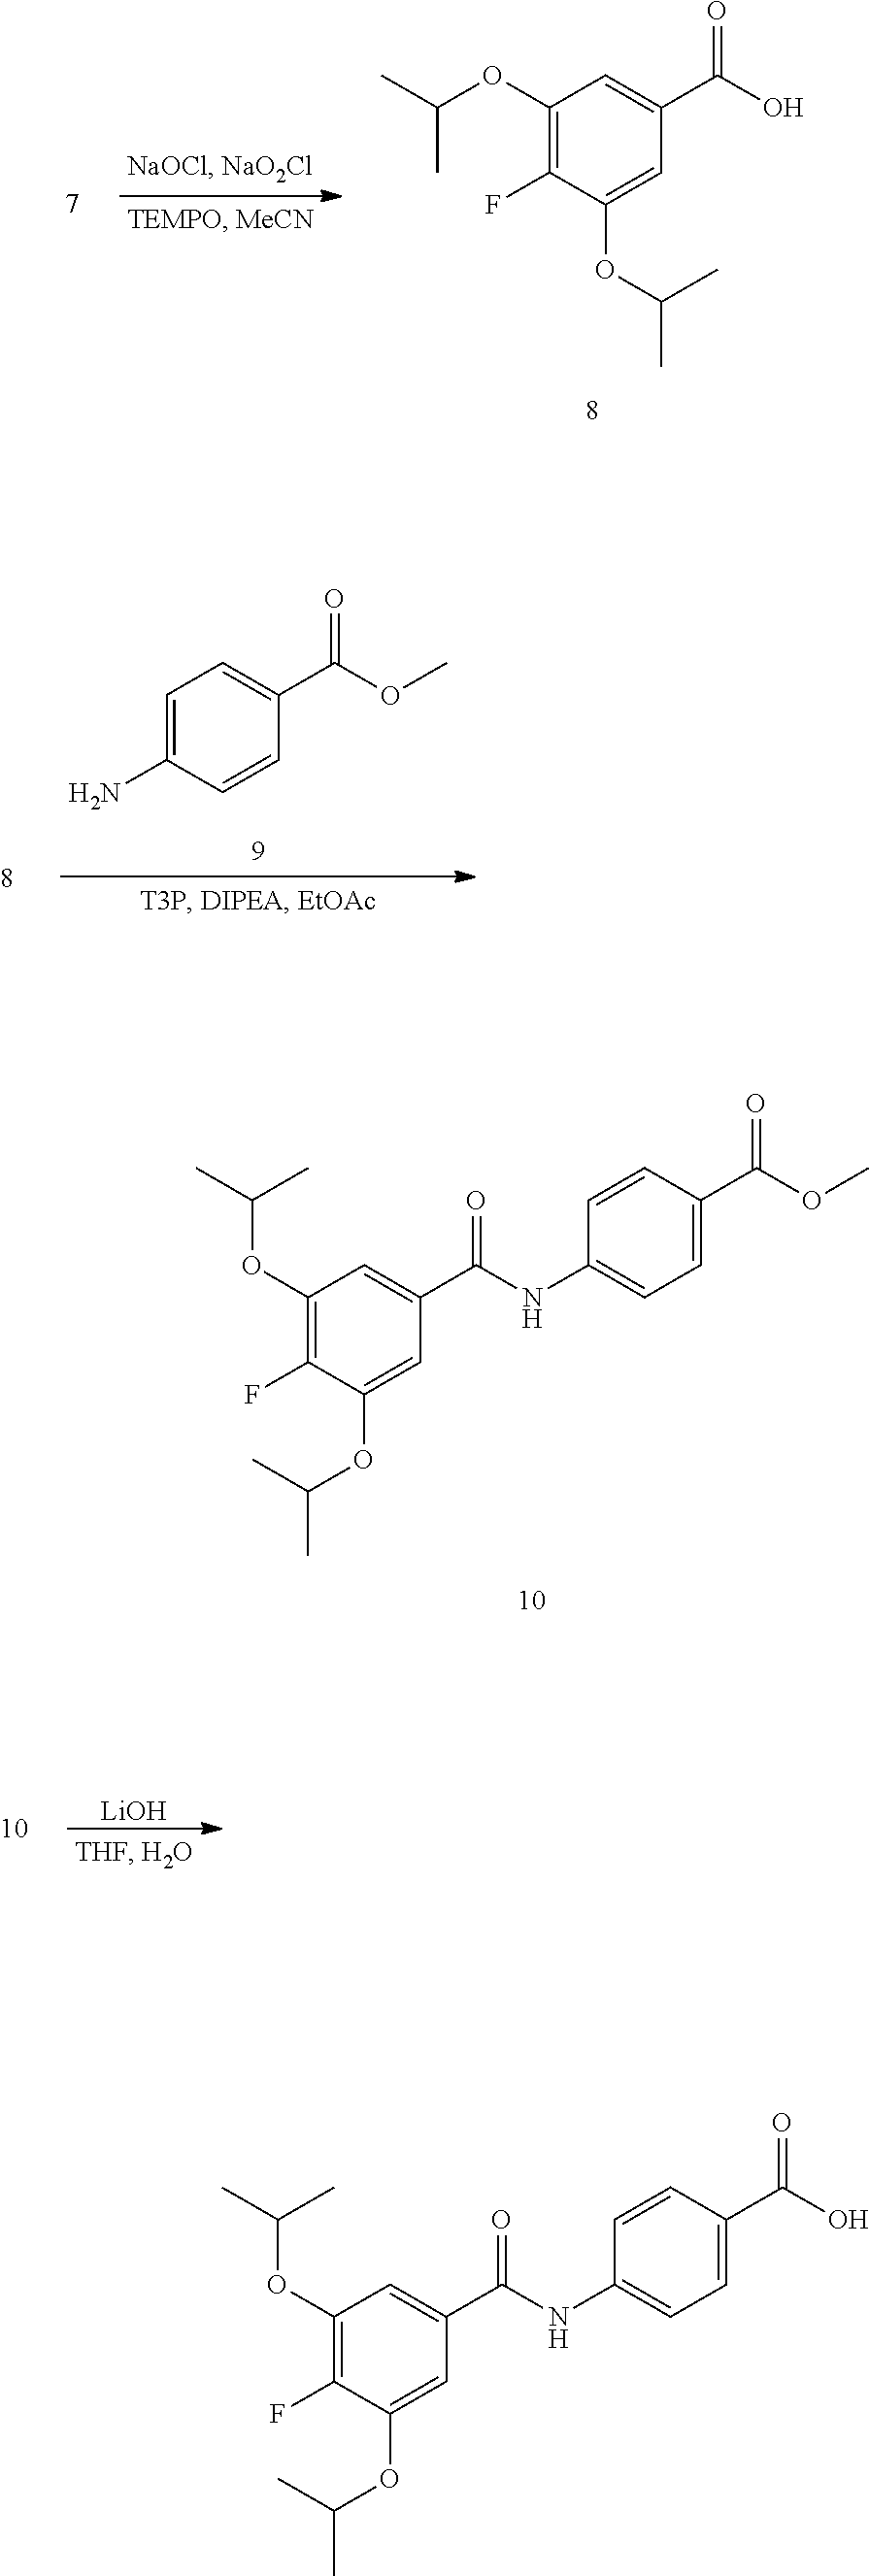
C1(OC(C)C)=C(F)C(OC(C)C)=CC(C(NC2=CC=C(C(OC)=O)C=C2)=O)=C1.C1(OC(C)C)=C(F)C(OC(C)C)=CC(C(NC2=CC=C(C(O)=O)C=C2)=O)=C1.C1(OC(C)C)=C(F)C(OC(C)C)=CC(C(O)=O)=C1.C1=CC(N)=CC=C1C(OC)=O.[LiOH]
